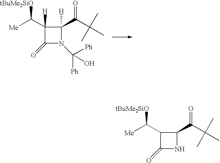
C1(C([Me])[tBuMe2SiO])C(=O)NC1C(=O)C(C)(C)C.C1([H])(C([Me])[tBuMe2SiO])C(=O)N(C([Ph])([Ph])O)C1([H])C(=O)C(C)(C)C
